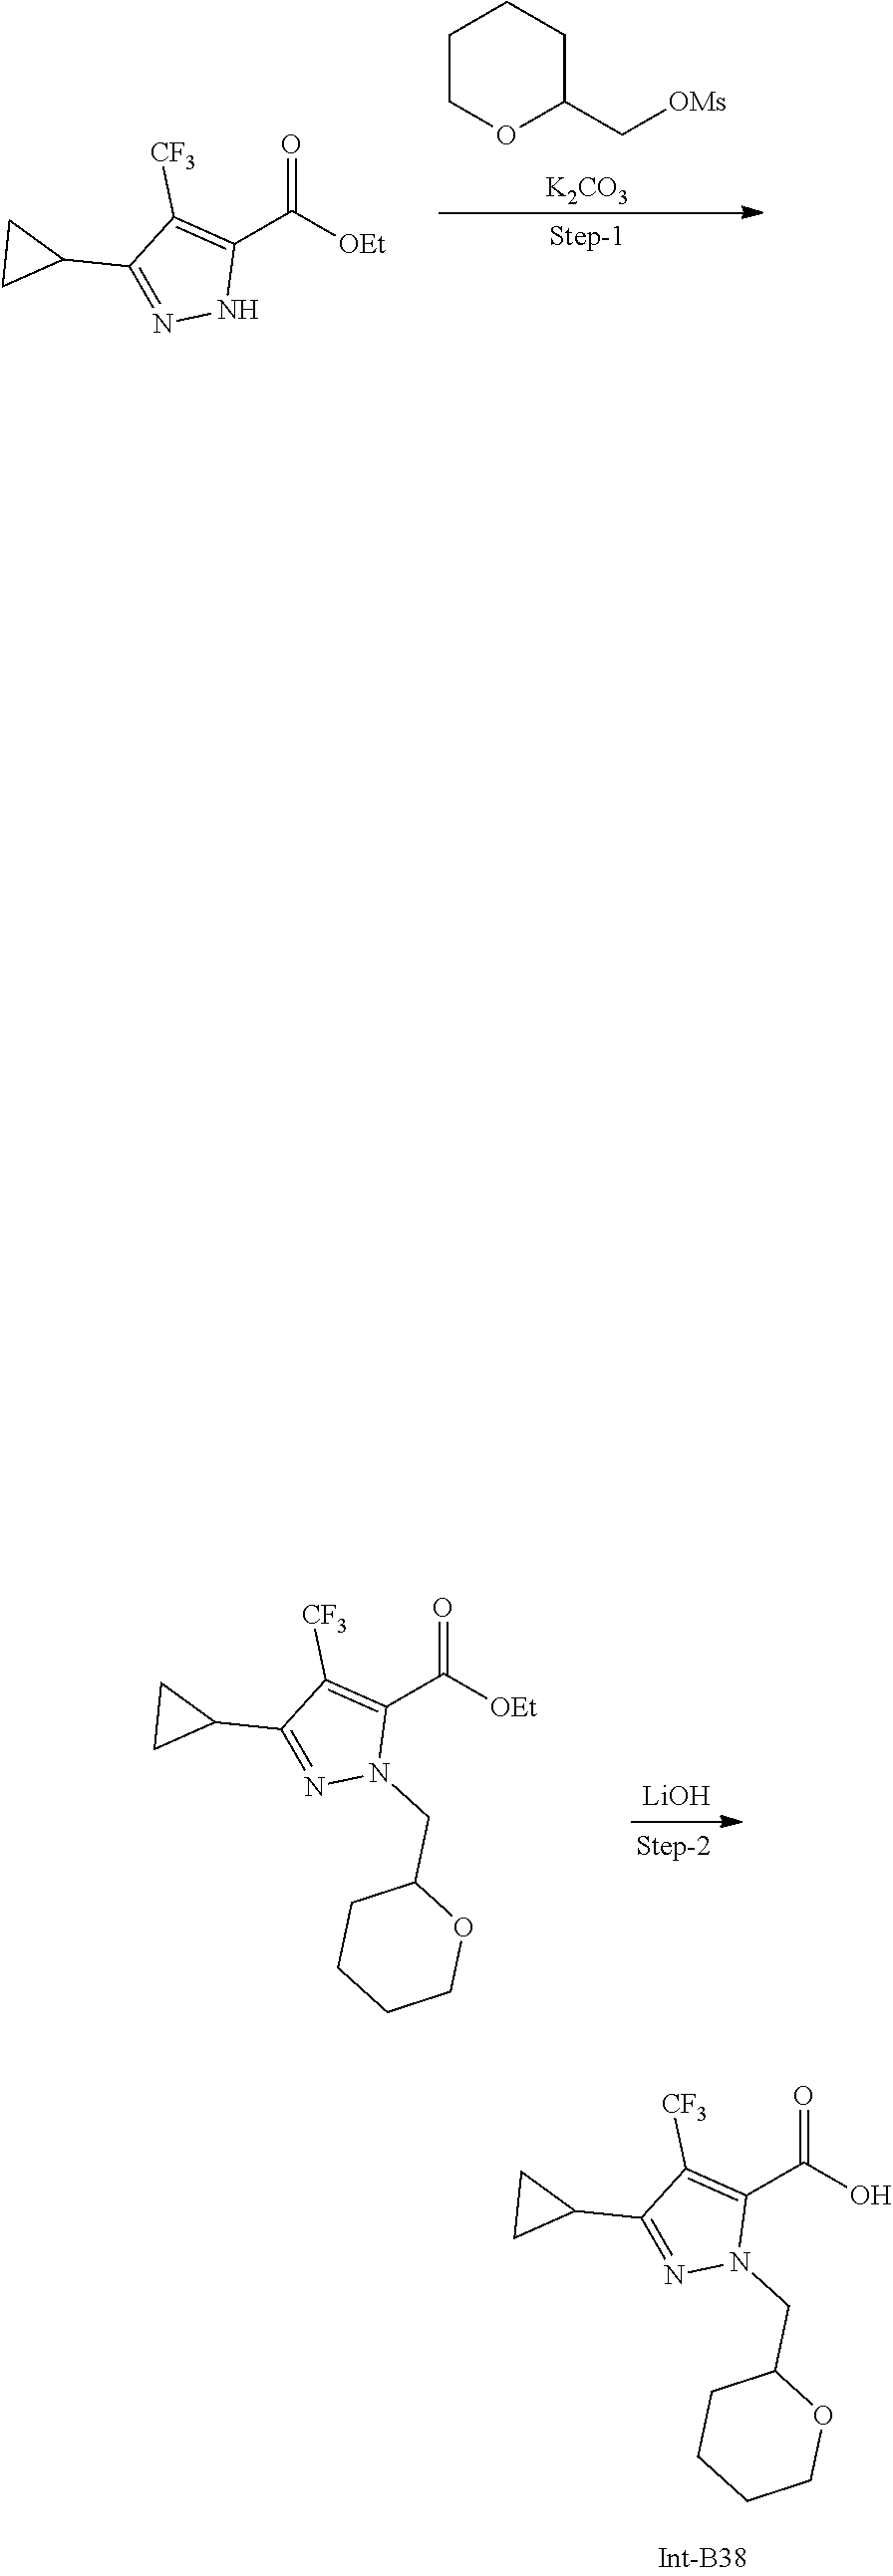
[K2CO3].C1(C([OEt])=O)=C([CF3])C(C2CC2)=NN1.C1COC(C[OMs])CC1.[LiOH].C1(C([OEt])=O)=C([CF3])C(C2CC2)=NN1CC1CCCCO1.C1(C(O)=O)=C([CF3])C(C2CC2)=NN1CC1CCCCO1
